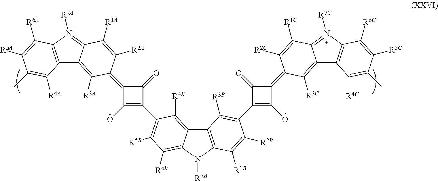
C12=C([R4B])C(C3=C(O)C(=C4C([R3A])=C5C6=C(N([R7A])=C5C([R1A])=C4[R2A])C([R6A])=C([R5A])C(C)=C6[R4A])C3=O)=C([R5B])C([R6B])=C1N([R7B])C1=C2C([R3B])=C(C2=C(O)C(=C3C([R2C])=C([R1C])C4=N([R7C])C5=C(C4=C3[R3C])C([R4C])=C(C)C([R5C])=C5[R6C])C2=O)C([R2B])=C1[R1B]
